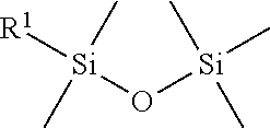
[Si](O[Si](C)(C)C)([R1])(C)C
